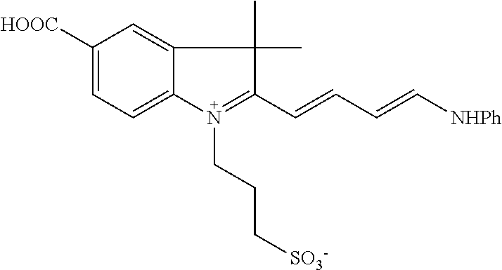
C1([HOOC])=CC=C2C(=C1)C(C)(C)C(C=CC=C[NHPh])=N2CCC[SO3-]
